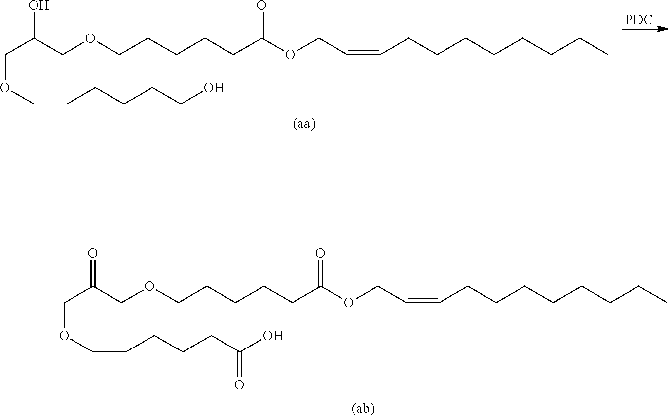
C(C(COCCCCCC(OCC=CCCCCCCCC)=O)O)OCCCCCCO.[PDC].C(C(COCCCCCC(OCC=CCCCCCCCC)=O)=O)OCCCCCC(O)=O
